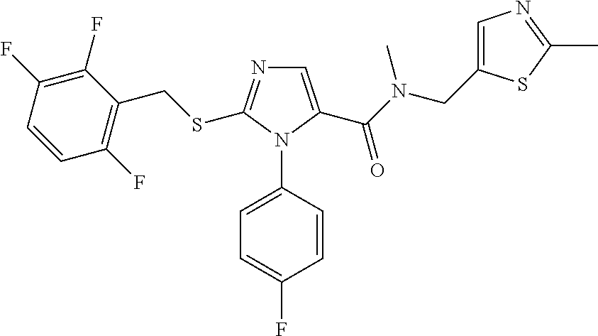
C1=C(C(=O)N(CC2=CN=C(C)S2)C)N(C2=CC=C(F)C=C2)C(SCC2=C(F)C=CC(F)=C2F)=N1
